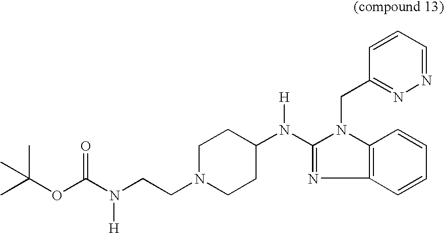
N([H])(C1=NC2=C(N1CC1=NN=CC=C1)C=CC=C2)C1CCN(CCN(C(OC(C)(C)C)=O)[H])CC1
